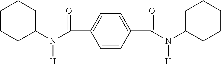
C1CCC(N([H])C(=O)C2=CC=C(C(=O)N(C3CCCCC3)[H])C=C2)CC1
